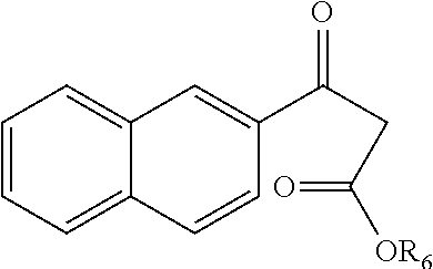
C1=CC=C2C(=C1)C=C(C(CC([OR6])=O)=O)C=C2
